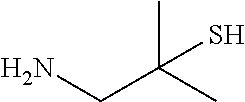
NCC(C)(C)S
